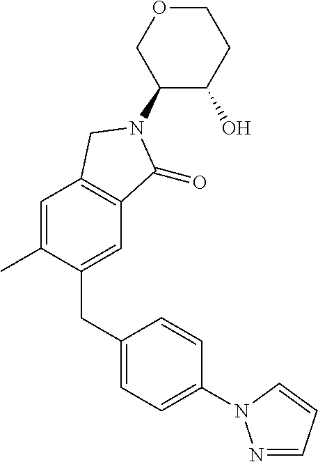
C1(N2C(=O)C3=C(C=C(C)C(CC4=CC=C(N5N=CC=C5)C=C4)=C3)C2)C(O)CCOC1
